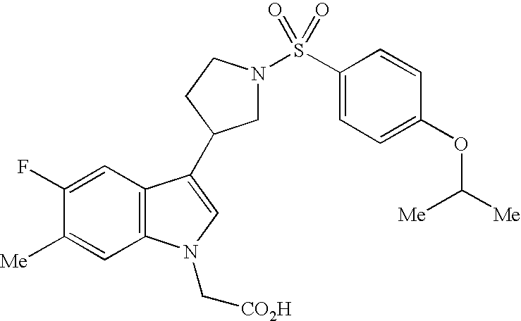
C1N(S(C2=CC=C(OC([Me])[Me])C=C2)(=O)=O)CCC1C1=CN(C[CO2H])C2=C1C=C(F)C([Me])=C2
